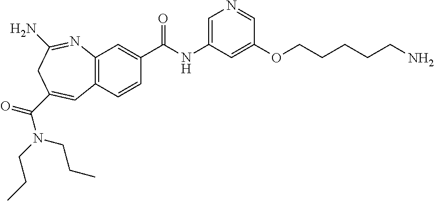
C12=C(C=CC(C(NC3=CN=CC(OCCCCCN)=C3)=O)=C1)C=C(C(=O)N(CCC)CCC)CC(N)=N2
